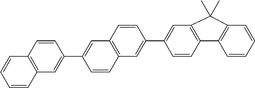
C12=C(C=CC=C1)C=CC(C1=CC3=C(C=C1)C=C(C1=CC4=C(C=C1)C1=C(C=CC=C1)C4(C)C)C=C3)=C2
